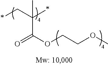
C(OC)COC(=O)C(C*)(*)C
